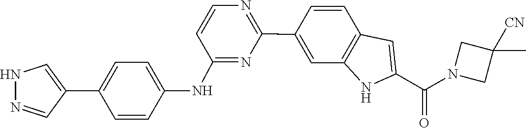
N1(C(C2=CC3=C(N2)C=C(C2=NC=CC(NC4=CC=C(C5=CNN=C5)C=C4)=N2)C=C3)=O)CC(C)([CN])C1
